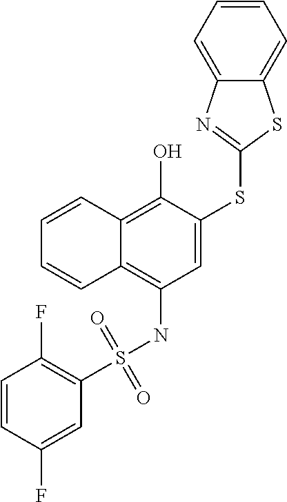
C1(S(NC2=C3C(=C(O)C(SC4=NC5=CC=CC=C5S4)=C2)C=CC=C3)(=O)=O)=C(F)C=CC(F)=C1
